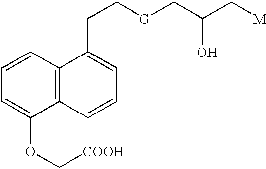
C1=CC=C(OC[COOH])C2=C1C(CC[G]CC(C[M])O)=CC=C2
